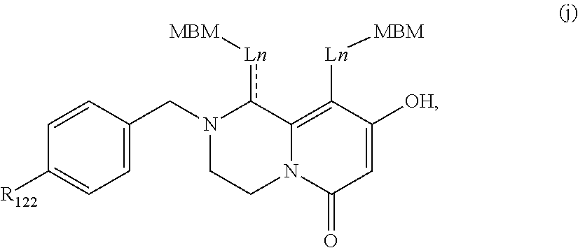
C1=CC([R122])=CC=C1CN1CCN2C(=C([Ln][MBM])C([OH])=CC2=O)c1[Ln][MBM]
